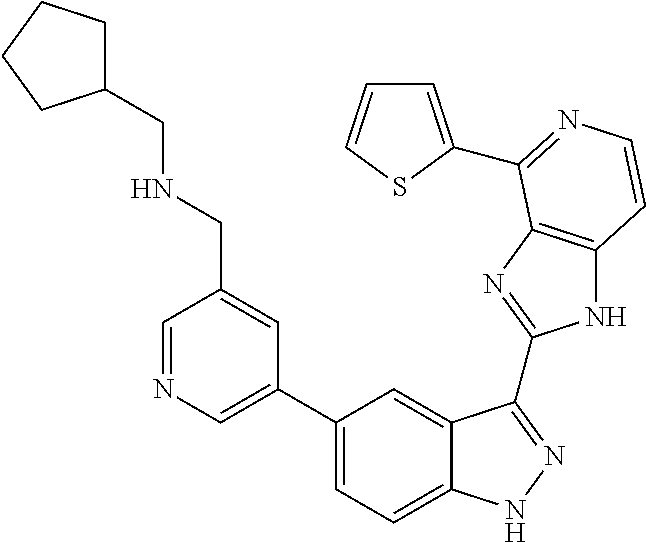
C1(C2=CN=CC(CNCC3CCCC3)=C2)=CC=C2C(=C1)C(C1=NC3=C(N1)C=CN=C3C1=CC=CS1)=NN2
